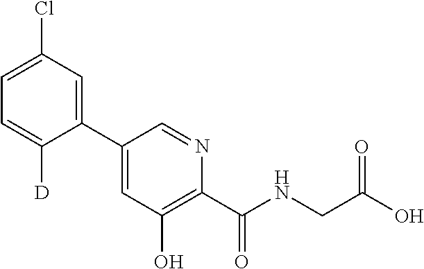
C1(C2=CC(Cl)=CC=C2[D])=CC(O)=C(C(NCC(O)=O)=O)N=C1
